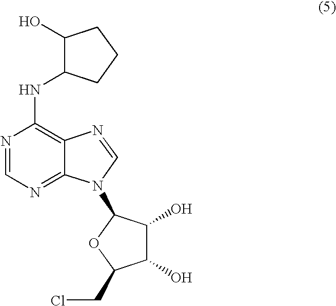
C1(O)C(NC2=C3C(=NC=N2)N(C2C(O)C(O)C(CCl)O2)C=N3)CCC1
